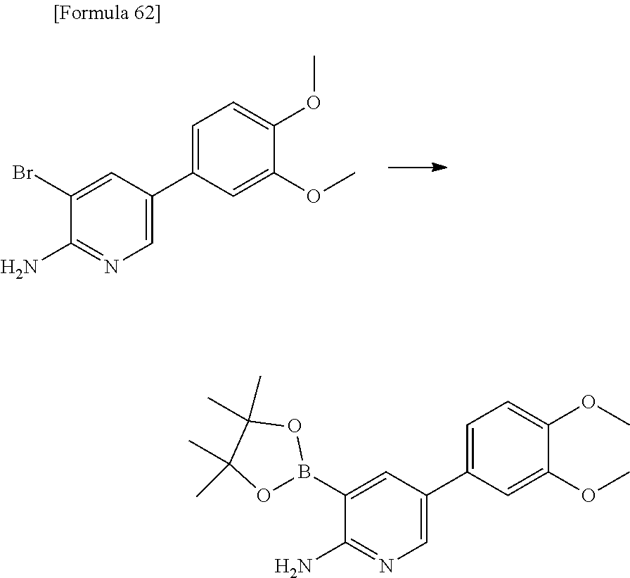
C1(OC)=CC=C(C2=CN=C(N)C(Br)=C2)C=C1OC.C1(OC)=CC=C(C2=CN=C(N)C(B3OC(C)(C)C(C)(C)O3)=C2)C=C1OC
